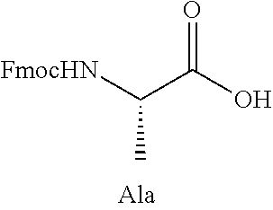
O=C(O)C([FmocHN])C
